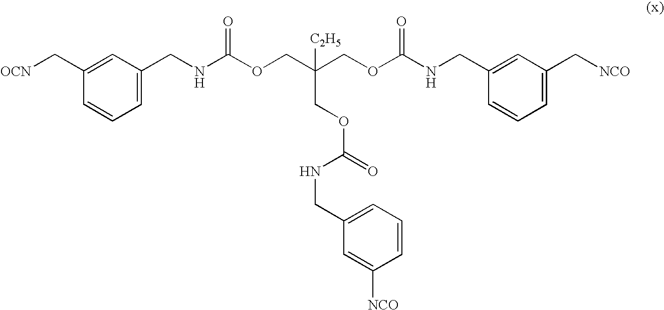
C1=C(CNC(OCC(COC(NCC2=CC(C[NCO])=CC=C2)=O)([C2H5])COC(=O)NCC2=CC=CC([NCO])=C2)=O)C=C(C[OCN])C=C1
